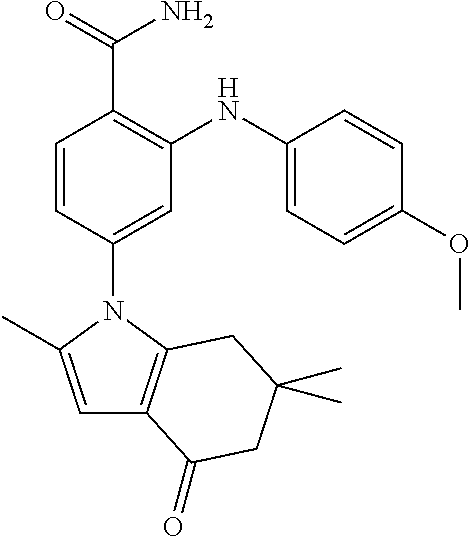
C1=CC(N2C3=C(C=C2C)C(=O)CC(C)(C)C3)=CC(NC2=CC=C(OC)C=C2)=C1C(=O)N
